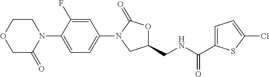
C1=C(F)C(N2CCOCC2=O)=CC=C1N1C(=O)OC(CNC(=O)C2=CC=C(Cl)S2)C1
